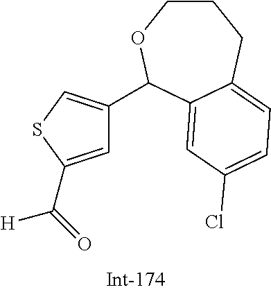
C1=C(C(=O)[H])SC=C1C1OCCCC2=CC=C(Cl)C=C12
